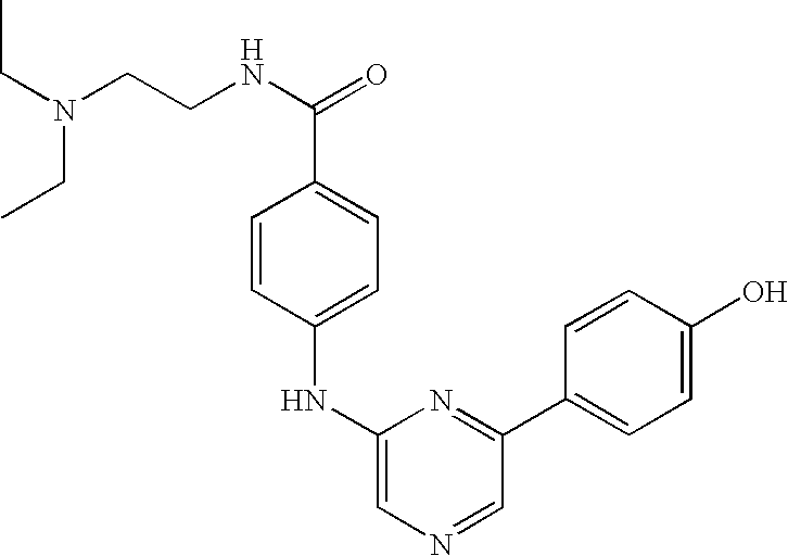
C(N(CCNC(=O)C1=CC=C(NC2=CN=CC(C3=CC=C(O)C=C3)=N2)C=C1)CC)C
